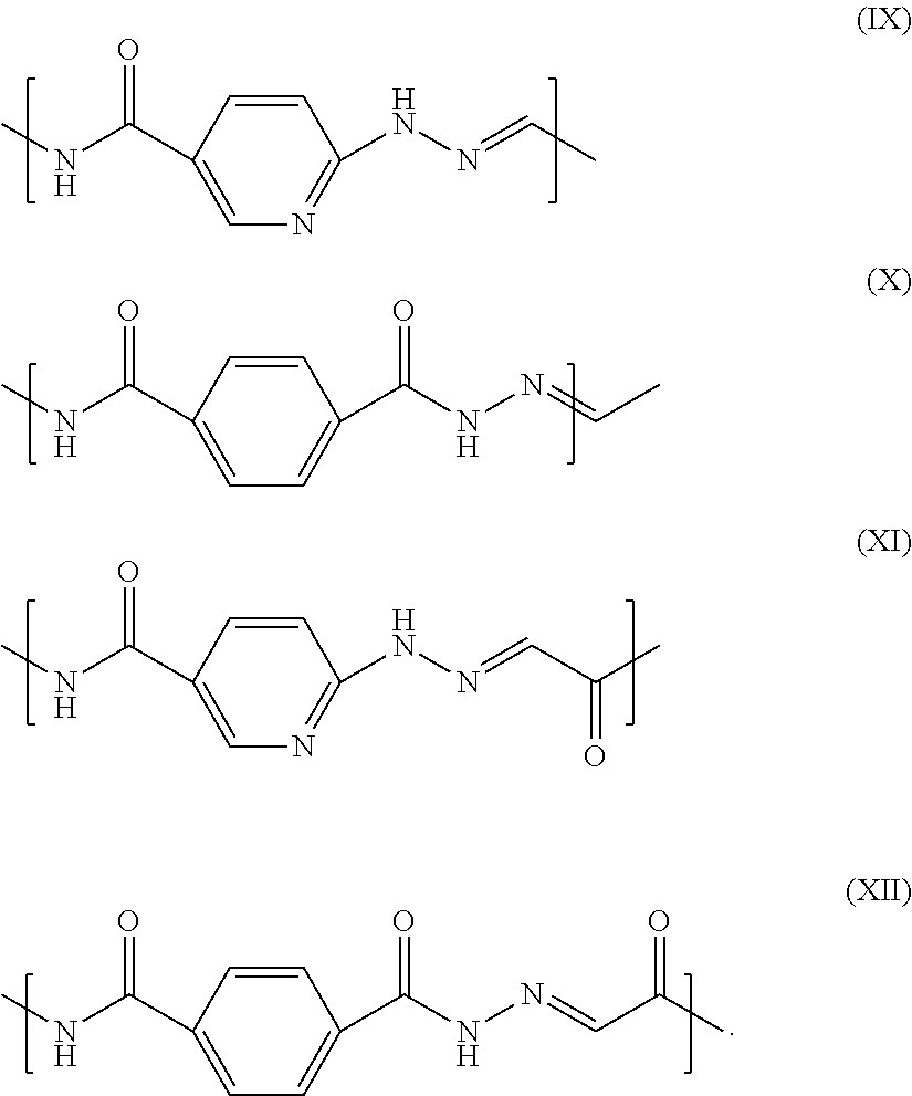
CNC(C1=CN=C(NN=CC)C=C1)=O.CNC(C1=CN=C(NN=CC(C)=O)C=C1)=O.CNC(C1=CC=C(C(NN=CC)=O)C=C1)=O.CNC(C1=CC=C(C(NN=CC(C)=O)=O)C=C1)=O
